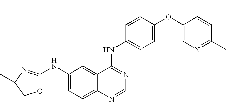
O1C(NC2=CC=C3C(=C2)C(NC2=CC=C(OC4=CN=C(C)C=C4)C(C)=C2)=NC=N3)=NC(C)C1
